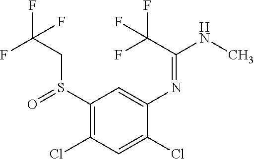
FC(F)(CS(=O)C1=C(Cl)C=C(Cl)C(N=C(C(F)(F)F)NC)=C1)F
